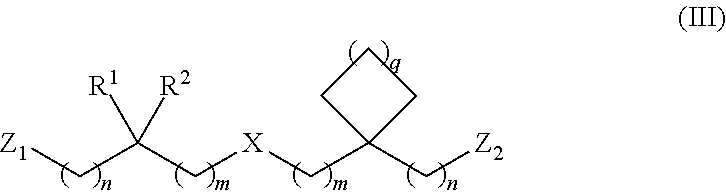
[Z1]CC(C[X]CC1(C[Z2])CCC1)([R1])[R2]
